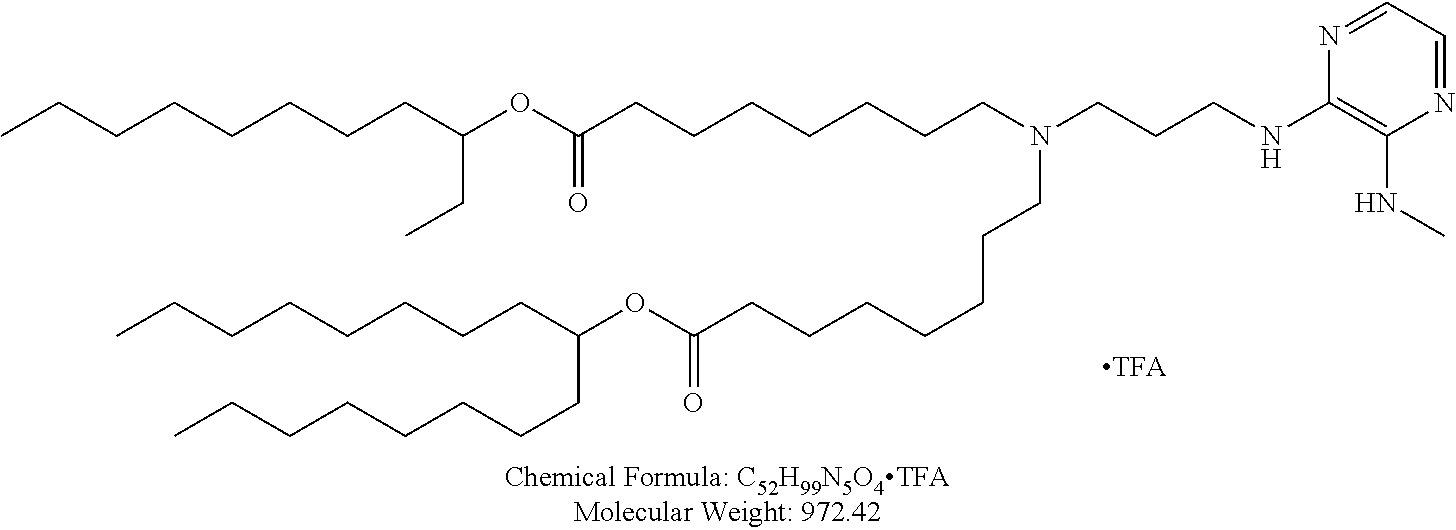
O(C(=O)CCCCCCCN(CCCNC1=C(NC)N=CC=N1)CCCCCCCC(OC(CC)CCCCCCCC)=O)C(CCCCCCCC)CCCCCCCC
